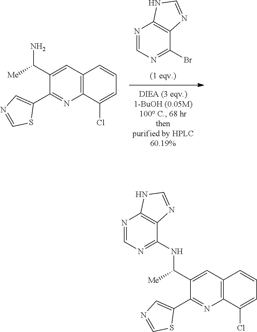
N1=CN=C(Br)C2=C1NC=N2.C12=C(C=CC=C1Cl)C=C(C(N)[Me])C(C1=CN=CS1)=N2.C12=C(C=CC=C1Cl)C=C(C([Me])NC1=NC=NC3=C1N=CN3)C(C1=CN=CS1)=N2
